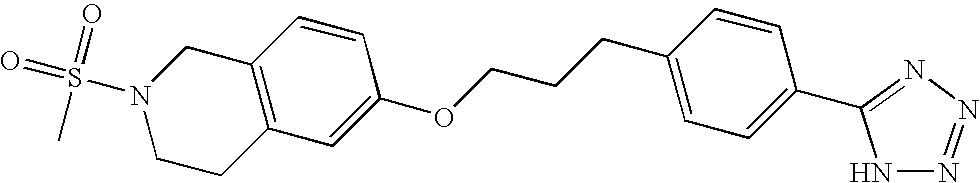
C1(OCCCC2=CC=C(C3=NN=NN3)C=C2)=CC2=C(C=C1)CN(S(=O)(=O)C)CC2
